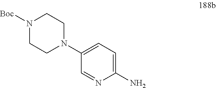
C1=C(N2CCN([Boc])CC2)C=NC(N)=C1
